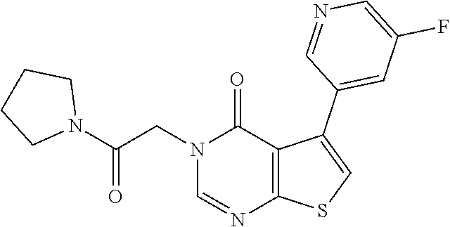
C1=NC2=C(C(C3=CC(F)=CN=C3)=CS2)C(=O)N1CC(N1CCCC1)=O
